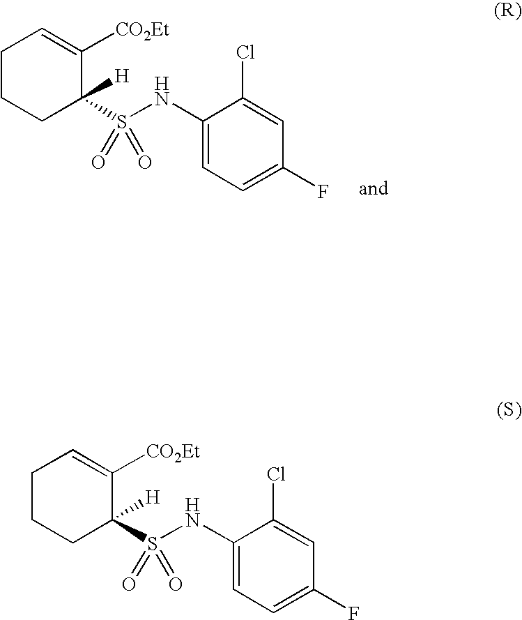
C1CCC(S(NC2=CC=C(F)C=C2Cl)(=O)=O)([H])C([CO2Et])=C1.C1CCC(S(NC2=CC=C(F)C=C2Cl)(=O)=O)([H])C([CO2Et])=C1
